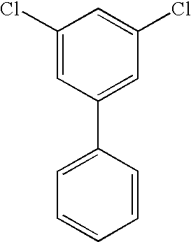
C1(C2=CC=CC=C2)=CC(Cl)=CC(Cl)=C1
